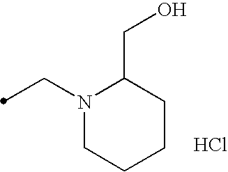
N1(CC)CCCCC1CO.Cl
